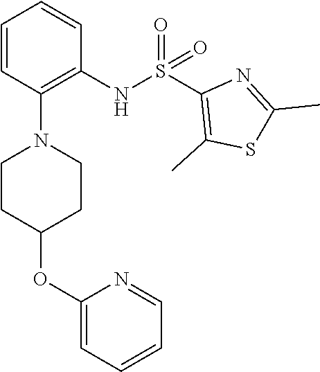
N1=C(C)SC(C)=C1S(=O)(=O)NC1=C(N2CCC(OC3=CC=CC=N3)CC2)C=CC=C1
